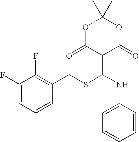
C1(F)=CC=CC(CSC(NC2=CC=CC=C2)=C2C(=O)OC(C)(C)OC2=O)=C1F
